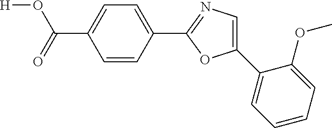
[H]OC(=O)C1=CC=C(C2=NC=C(C3=CC=CC=C3OC)O2)C=C1
